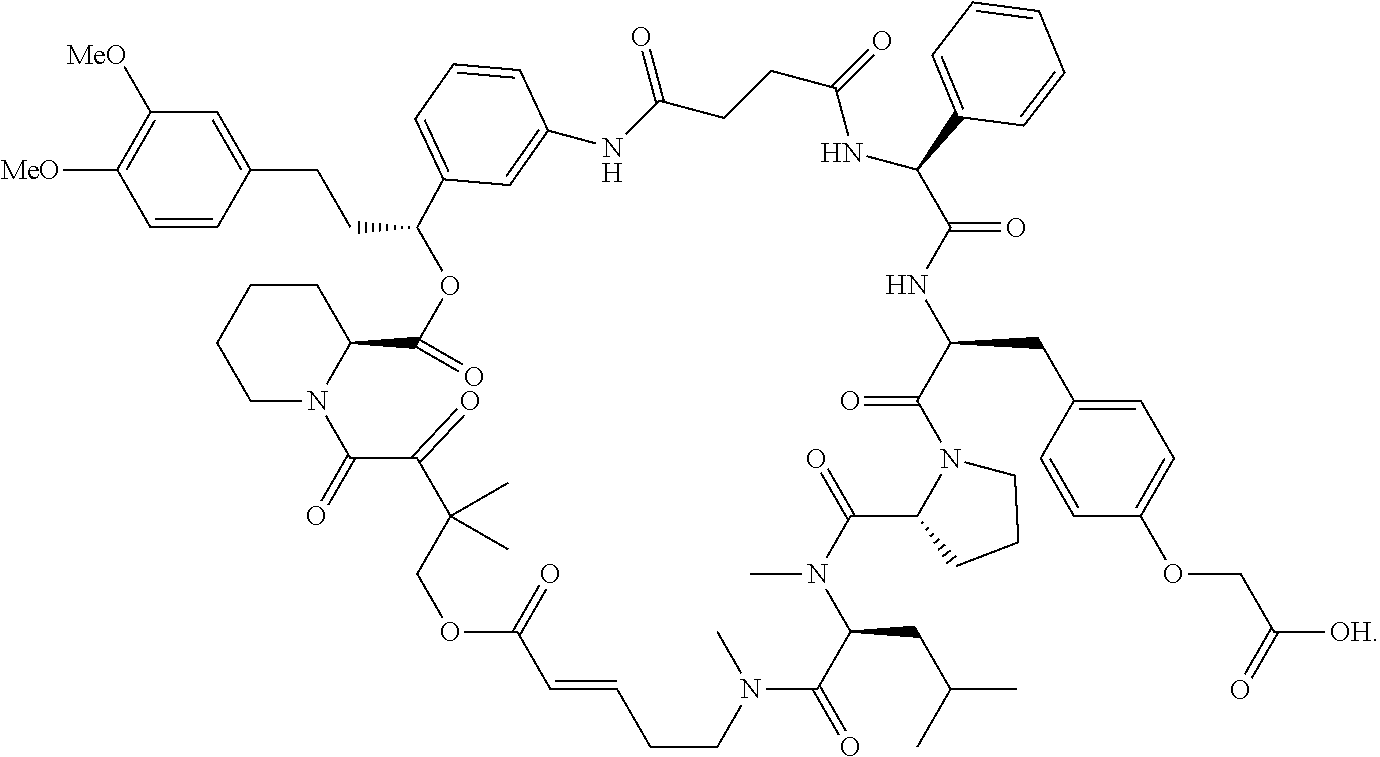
C1=CC(CCC2OC(=O)C3CCCCN3C(=O)C(=O)C(C)(C)COC(=O)C=CCCN(C)C(=O)C(CC(C)C)N(C)C(=O)C3N(C(=O)C(CC4=CC=C(OCC([OH])=O)C=C4)NC(=O)C(C4=CC=CC=C4)NC(=O)CCC(=O)NC4=CC2=CC=C4)CCC3)=CC([MeO])=C1[MeO]
